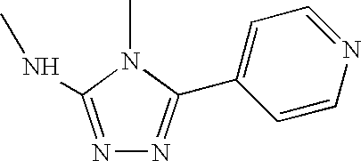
N1=C(NC)N(C)C(C2=CC=NC=C2)=N1
